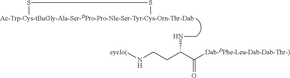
[cyclo(]NCCC(C([Dab-DPhe-Leu-Dab-Dab-Thr-)])=O)NC.[Ac-Trp-Cys-tBuGly-Ala-Ser-DPro-Pro-Nle-Ser-Tyr-Cys-Orn-Thr-Dab]1SS1
